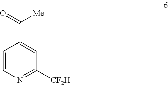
C1=CN=C([CF2H])C=C1C(=O)[Me]
